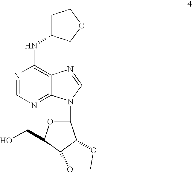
N1=CN=C2C(=C1NC1CCOC1)N=CN2C1OC(CO)C2C1OC(C)(C)O2
